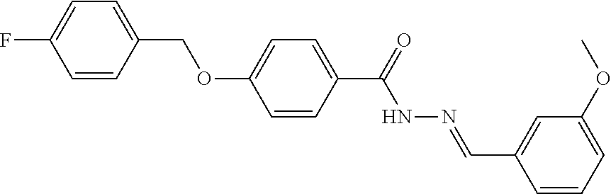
O(C1=CC=C(C(=O)NN=CC2=CC(OC)=CC=C2)C=C1)CC1=CC=C(F)C=C1
